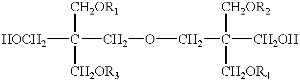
C([CH2OR1])([CH2OR3])(COCC([CH2OR2])([CH2OR4])[CH2OH])[HOCH2]
